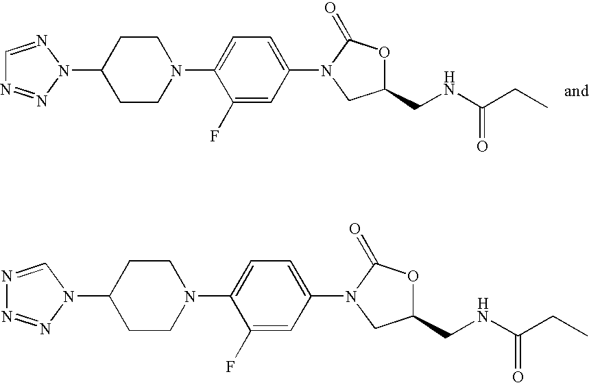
C1CC(N2N=CN=N2)CCN1C1=CC=C(N2CC(CNC(CC)=O)OC2=O)C=C1F.C1CC(N2C=NN=N2)CCN1C1=CC=C(N2CC(CNC(CC)=O)OC2=O)C=C1F
